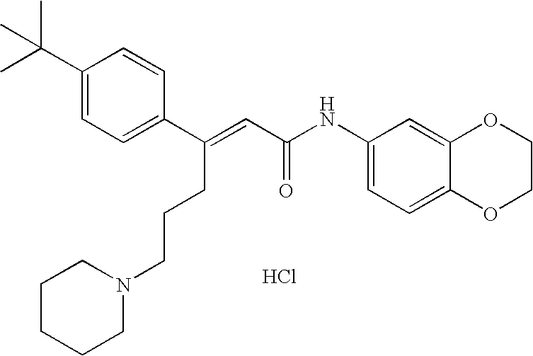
C(=CC(=O)NC1=CC=C2C(=C1)OCCO2)(C1=CC=C(C(C)(C)C)C=C1)CCCN1CCCCC1.Cl
